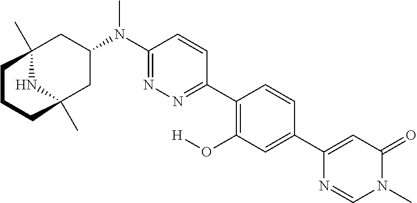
C12(C)NC(C)(CC(N(C3=NN=C(C4=C(O[H])C=C(C5=CC(=O)N(C)C=N5)C=C4)C=C3)C)C1)CCC2
